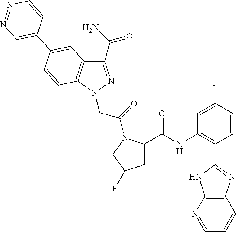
C1(C(=O)N)=NN(CC(=O)N2C(C(NC3=C(C4=NC5=C(N4)N=CC=C5)C=CC(F)=C3)=O)CC(F)C2)C2=C1C=C(C1=CN=NC=C1)C=C2
